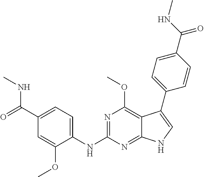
C1(C(=O)NC)=CC=C(NC2=NC(OC)=C3C(=N2)NC=C3C2=CC=C(C(NC)=O)C=C2)C(OC)=C1
